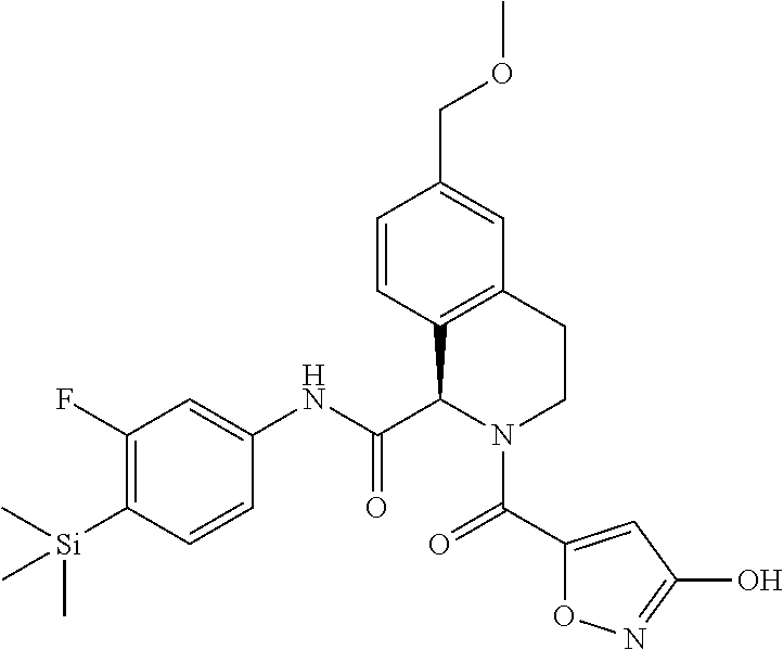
C1(F)=C([Si](C)(C)C)C=CC(NC(C2C3=C(CCN2C(=O)C2=CC(O)=NO2)C=C(COC)C=C3)=O)=C1
